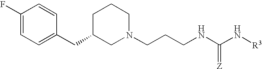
C1(F)=CC=C(CC2CN(CCCNC(=[Z])N[R3])CCC2)C=C1
